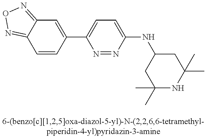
C1=CC(C2=CC=C(NC3CC(C)(C)NC(C)(C)C3)N=N2)=CC2=NON=C12
